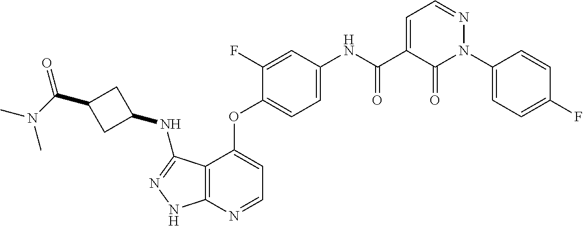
C12=C(N=CC=C1OC1=CC=C(NC(C3=CC=NN(C4=CC=C(F)C=C4)C3=O)=O)C=C1F)NN=C2NC1CC(C(N(C)C)=O)C1
